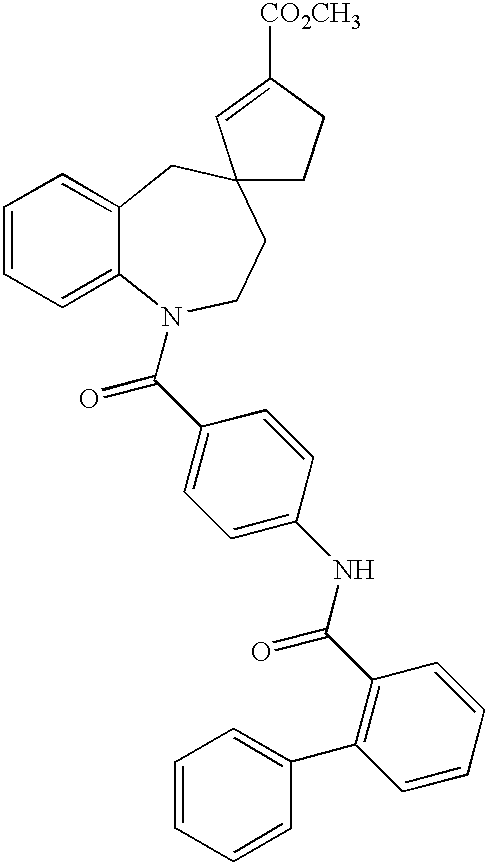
C1=CC=C2C(=C1)CC1(CCN2C(C2=CC=C(NC(C3=C(C4=CC=CC=C4)C=CC=C3)=O)C=C2)=O)CCC([CO2CH3])=C1
